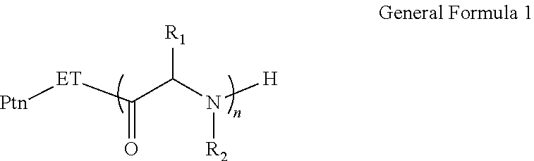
[Ptn][ET]C(C(N([R2])[H])[R1])=O
